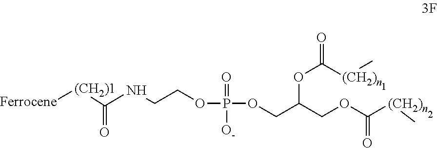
N(CCOP(=O)(OCC(COC([(CH2)n]C)=O)OC(=O)[(CH2)n]C)[O-])C([(CH2)1][Ferrocene])=O
